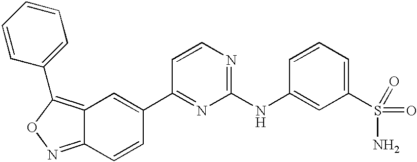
C1(S(=O)(N)=O)=CC=CC(NC2=NC=CC(C3=CC4=C(C5=CC=CC=C5)ON=C4C=C3)=N2)=C1
